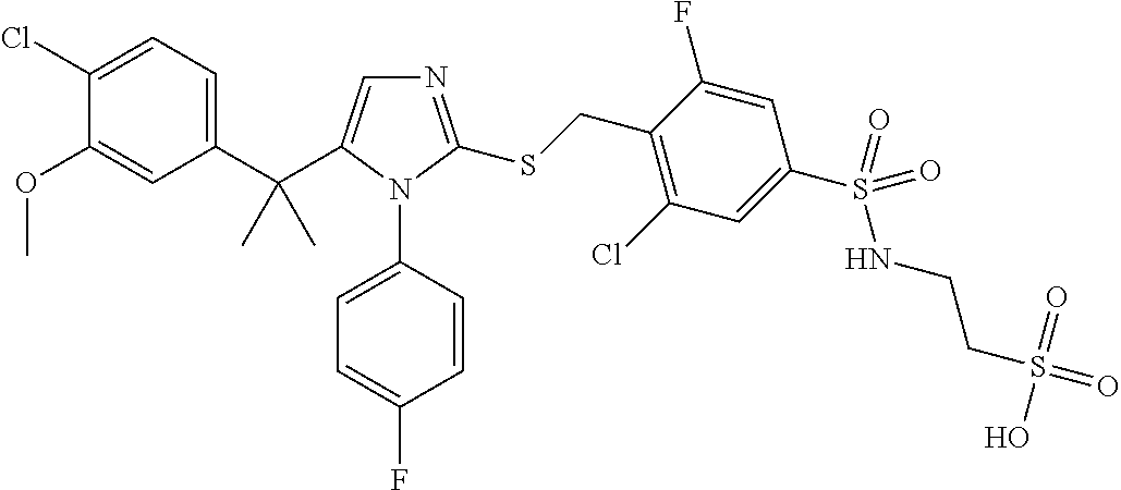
C1(C(C)(C)C2=CN=C(SCC3=C(Cl)C=C(S(=O)(NCCS(=O)(=O)O)=O)C=C3F)N2C2=CC=C(F)C=C2)=CC=C(Cl)C(OC)=C1
